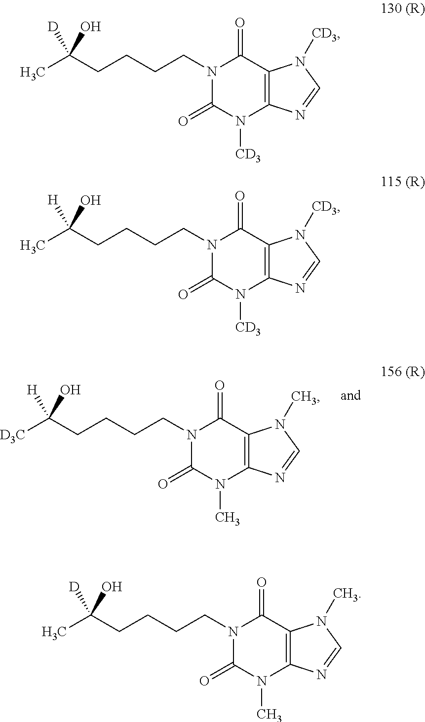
N1(CCCCC([D3C])(O)[H])C(=O)N(C)C2=C(C1=O)N(C)C=N2.N1(CCCCC(C)(O)[D])C(=O)N([CD3])C2=C(C1=O)N([CD3])C=N2.N1(CCCCC(C)(O)[H])C(=O)N([CD3])C2=C(C1=O)N([CD3])C=N2.N1(CCCCC(C)(O)[D])C(=O)N(C)C2=C(C1=O)N(C)C=N2
